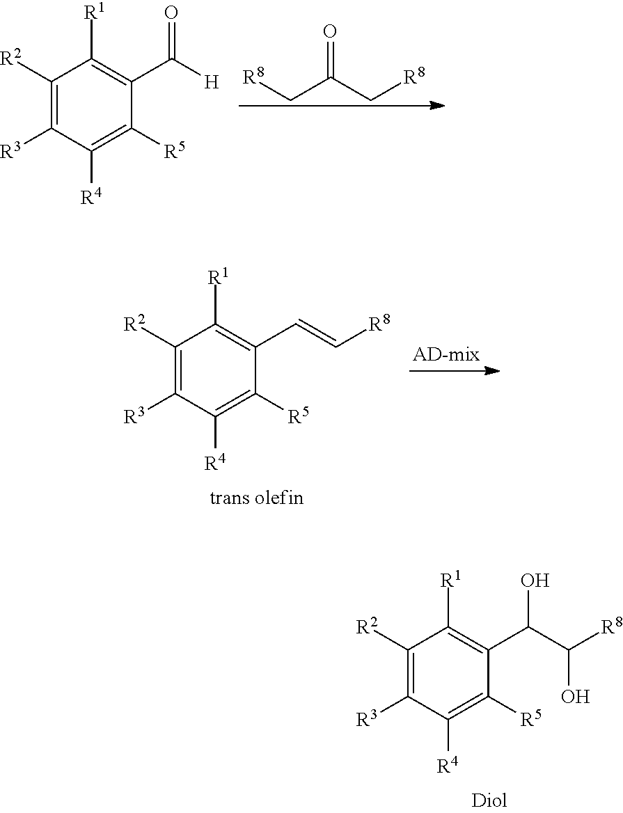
C1([R2])=C([R3])C([R4])=C([R5])C(C(C([R8])O)O)=C1[R1].[R8]CC(C[R8])=O.C1([R2])=C([R3])C([R4])=C([R5])C(C([H])=O)=C1[R1].C1([R2])=C([R3])C([R4])=C([R5])C(C=C[R8])=C1[R1]
